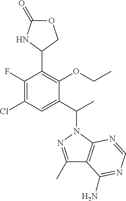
C1(F)=C(Cl)C=C(C(C)N2N=C(C)C3=C2N=CN=C3N)C(OCC)=C1C1COC(=O)N1
